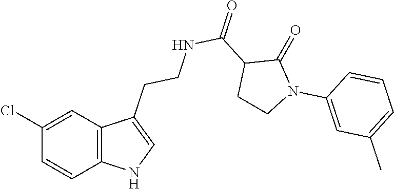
C12=C(C=C(Cl)C=C1)C(CCNC(C1CCN(C3=CC(C)=CC=C3)C1=O)=O)=CN2
